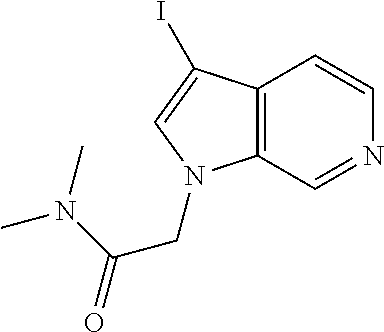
C12=C(C=NC=C1)N(CC(=O)N(C)C)C=C2I
